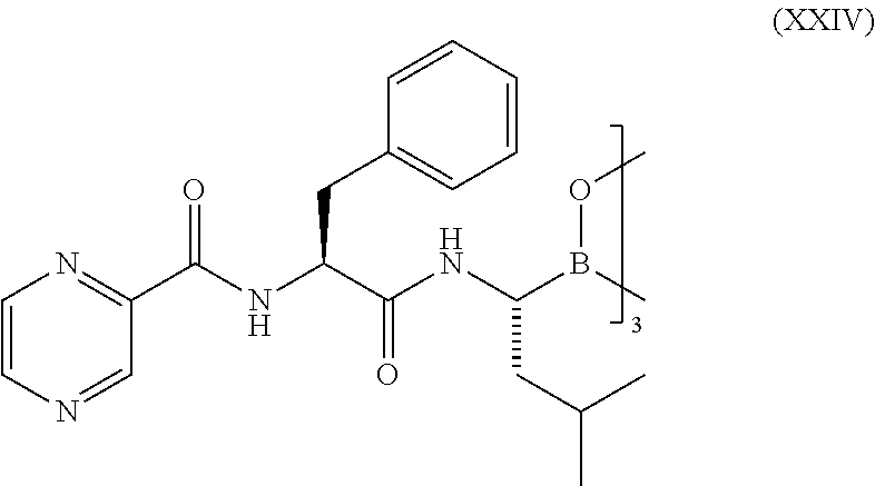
C1=CN=CC(C(NC(C(NC(CC(C)C)B(C)OC)=O)CC2=CC=CC=C2)=O)=N1
